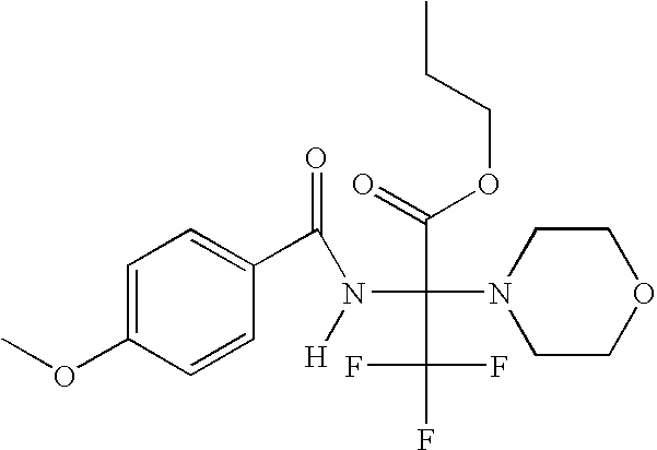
C1=C(OC)C=CC(C(=O)N(C(N2CCOCC2)(C(=O)OCCC)C(F)(F)F)[H])=C1
